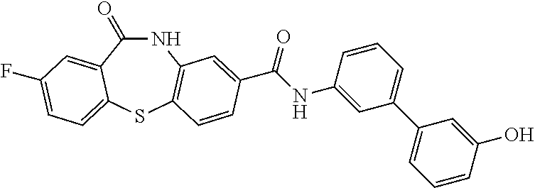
N1C(=O)C2=CC(F)=CC=C2SC2=C1C=C(C(NC1=CC(C3=CC=CC(O)=C3)=CC=C1)=O)C=C2
